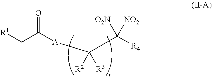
[A](C(C([O2N])([R4])[NO2])([R2])[R3])C(C[R1])=O
